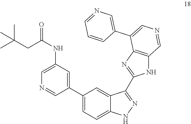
C1(C2=CC=C3C(=C2)C(C2=NC4=C(N2)C=NC=C4C2=CN=CC=C2)=NN3)=CC(NC(=O)CC(C)(C)C)=CN=C1
